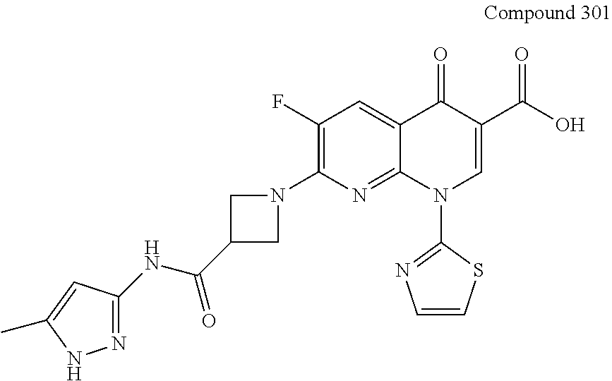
C1(F)=C(N2CC(C(=O)NC3=NNC(C)=C3)C2)N=C2C(=C1)C(=O)C(C(=O)O)=CN2C1=NC=CS1
